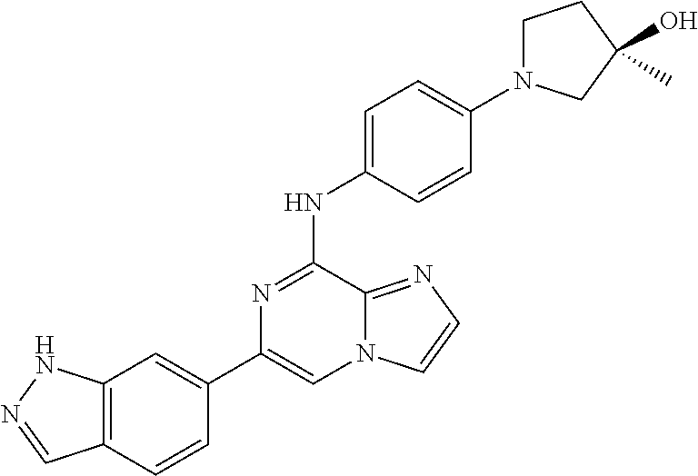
C1(C2=CC3=C(C=C2)C=NN3)=CN2C(=NC=C2)C(NC2=CC=C(N3CCC(C)(O)C3)C=C2)=N1
